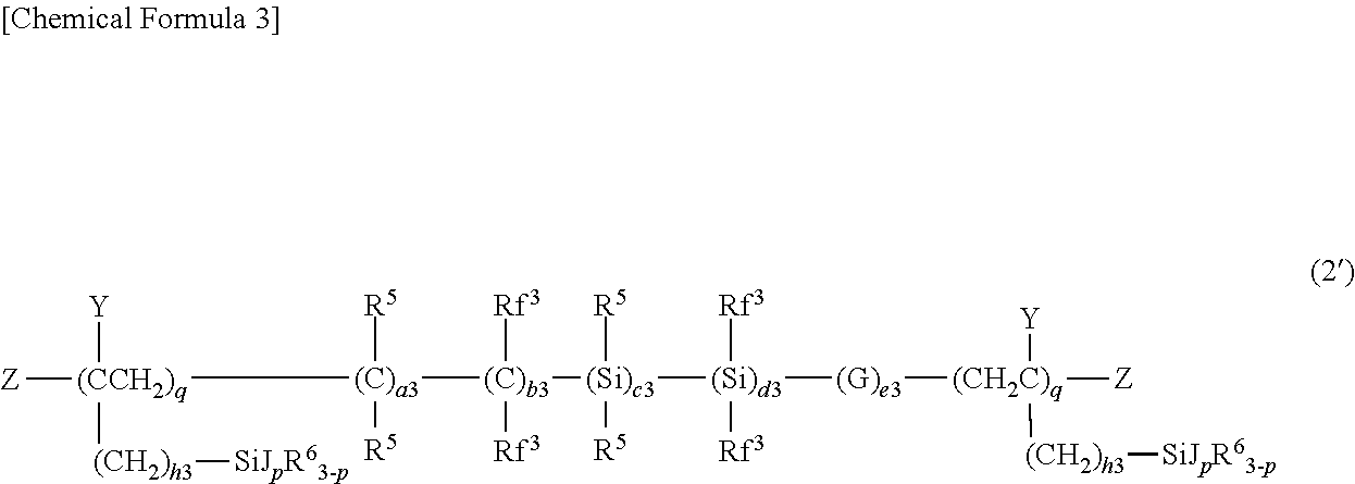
[(CCH2)q]([(C)a3]([R5])([R5])[(C)b3]([(Si)c3]([R5])([R5])[(Si)d3]([Rf3])([Rf3])[(G)e3][(CH2C)q]([Y])([(CH2)h3][SiJpR63-p])[Z])([Rf3])[Rf3])([Z])([(CH2)h3][SiJpR63-p])[Y]
